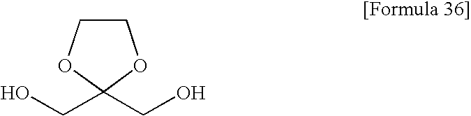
OCC1(CO)OCCO1
